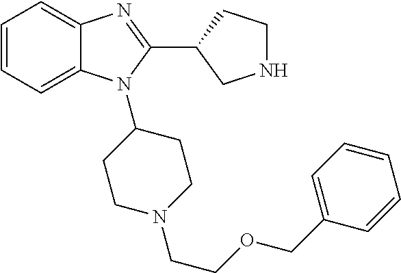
C1=CC=C2C(=C1)N=C(C1CNCC1)N2C1CCN(CCOCC2=CC=CC=C2)CC1
